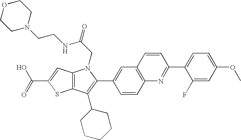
C(C1=CC2=C(S1)C(C1CCCCC1)=C(C1=CC3=C(C=C1)N=C(C1=CC=C(OC)C=C1F)C=C3)N2CC(=O)NCCN1CCOCC1)(=O)O
